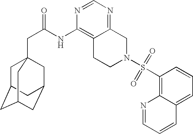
C1C2CC3CC(CC1(CC(=O)NC1=C4C(=NC=N1)CN(S(C1=C5C(=CC=C1)C=CC=N5)(=O)=O)CC4)C3)C2
